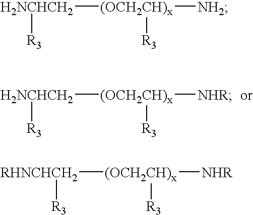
[H2NCHCH2]([(OCH2CH)x]([NHR])[R3])[R3].[H2NCHCH2]([(OCH2CH)x]([NH2])[R3])[R3].[RHNCHCH2]([(OCH2CH)x]([NHR])[R3])[R3]
